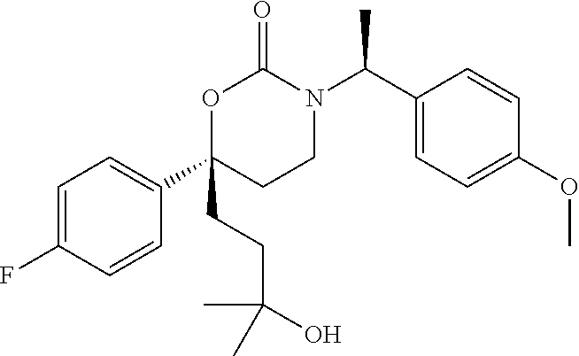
C1=C(F)C=CC(C2(CCC(C)(O)C)CCN(C(C3=CC=C(OC)C=C3)C)C(=O)O2)=C1
